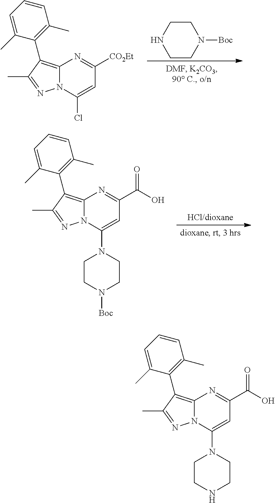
C1CN([Boc])CCN1.N12C(=C(C3=C(C)C=CC=C3C)C(C)=N1)N=C([CO2Et])C=C2Cl.[HCl/dioxane].N12C(=C(C3=C(C)C=CC=C3C)C(C)=N1)N=C(C(O)=O)C=C2N1CCN([Boc])CC1.N12C(=C(C3=C(C)C=CC=C3C)C(C)=N1)N=C(C(O)=O)C=C2N1CCNCC1
